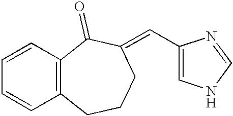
C1=CC=CC2=C1C(=O)C(=CC1=CNC=N1)CCC2
